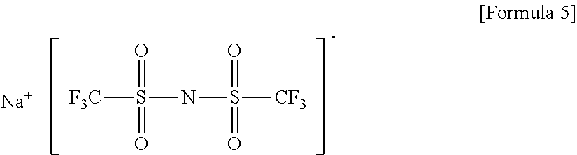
O=S([F3C])(=O)NS(=O)(=O)[CF3].[Na]
